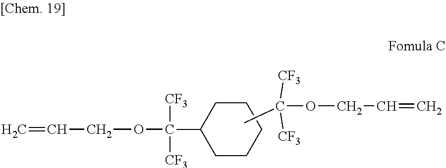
C([CF3])([CF3])(OCC=C)C.C1CCCCC1C([CF3])([CF3])OCC=C
